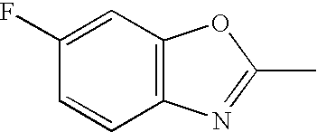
C1(F)=CC2=C(C=C1)N=C(C)O2
